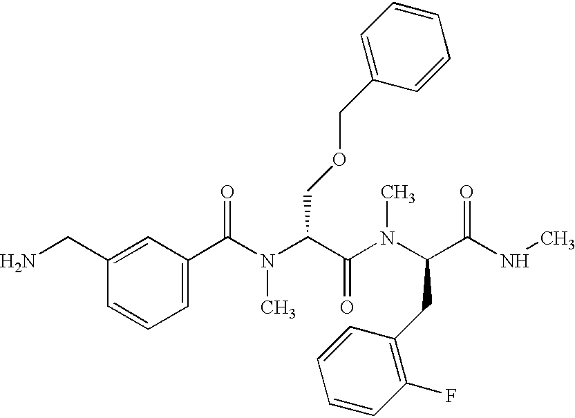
C(C1=CC(C(=O)N(C(C(N(C)C(C(=O)NC)CC2=C(F)C=CC=C2)=O)COCC2=CC=CC=C2)C)=CC=C1)N
